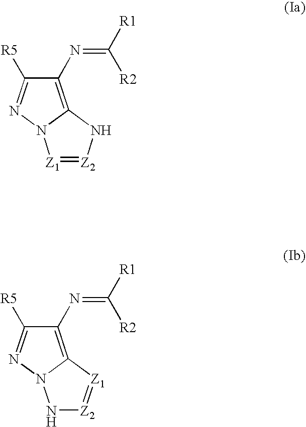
C1(N=C([R2])[R1])=C2N(N=C1[R5])[Z1]=[Z2]N2.C1(N=C([R2])[R1])=C2N(N=C1[R5])N[Z2]=[Z1]2
